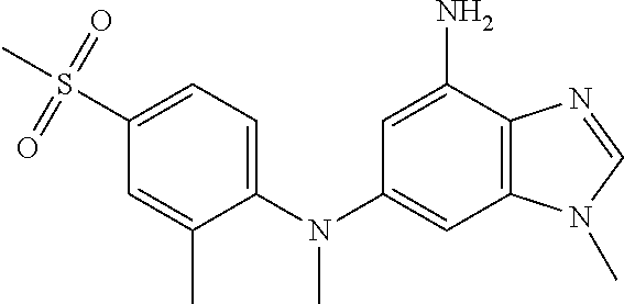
C1=C(N(C2=CC3=C(C(N)=C2)N=CN3C)C)C(C)=CC(S(C)(=O)=O)=C1
